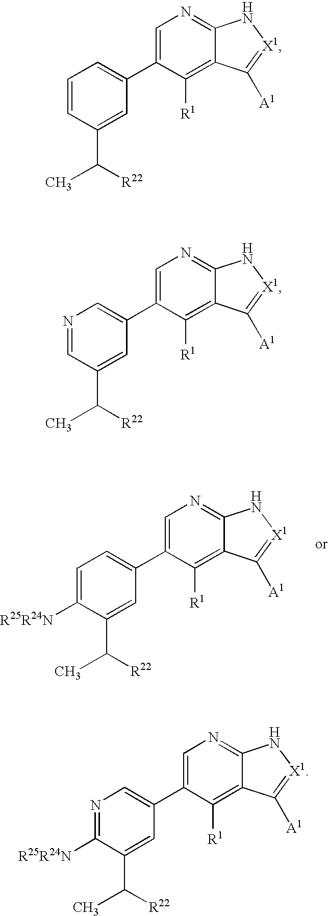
C1=C([R25R24N])C(C([R22])C)=CC(C2=CN=C3C(=C2[R1])C([A1])=[X1]N3)=C1.C1=CC(C([R22])C)=CC(C2=CN=C3C(=C2[R1])C([A1])=[X1]N3)=C1.N1=CC(C([R22])C)=CC(C2=CN=C3C(=C2[R1])C([A1])=[X1]N3)=C1.N1=C([R25R24N])C(C([R22])C)=CC(C2=CN=C3C(=C2[R1])C([A1])=[X1]N3)=C1
